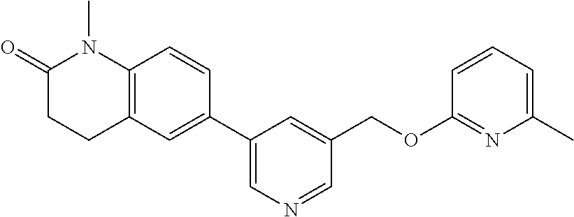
C1(C2=CC3=C(C=C2)N(C)C(=O)CC3)=CN=CC(COC2=NC(C)=CC=C2)=C1
